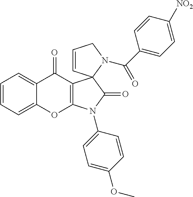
C1=CC=C2C(=C1)C(=O)C1=C(O2)N(C2=CC=C(OC)C=C2)C(=O)C12C=CCN2C(C1=CC=C([NO2])C=C1)=O
